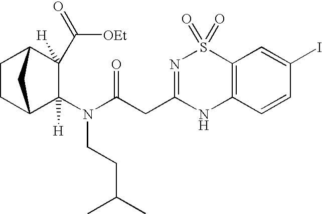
C1CC2C(N(CCC(C)C)C(CC3=NS(=O)(=O)C4=C(N3)C=CC(I)=C4)=O)([H])C([H])(C(=O)[OEt])C1C2
